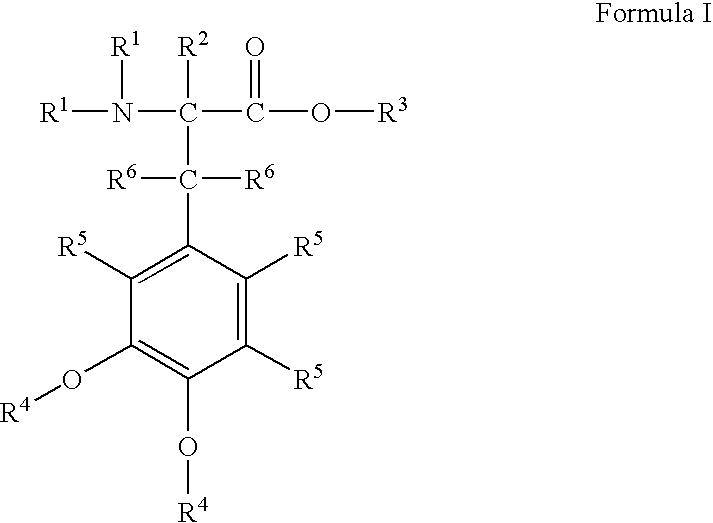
C1([R5])=C([R5])C(C(C([R2])(N([R1])[R1])C(O[R3])=O)([R6])[R6])=C([R5])C(O[R4])=C1O[R4]
